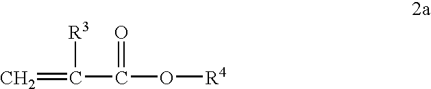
C=C(C(O[R4])=O)[R3]
